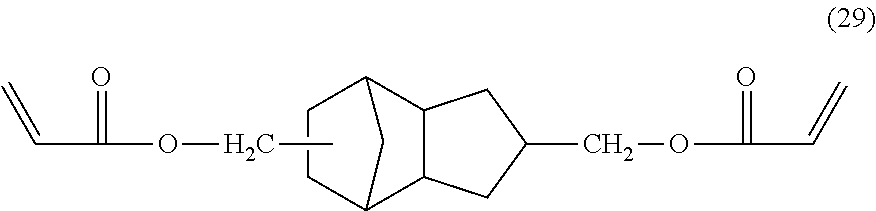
C12C3C(C(C1)CC2)CC(COC(C=C)=O)C3.CCOC(C=C)=O
